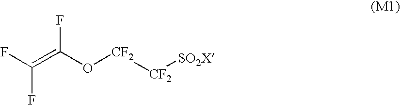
FC(=C(O[CF2][CF2][SO2X])F)F
